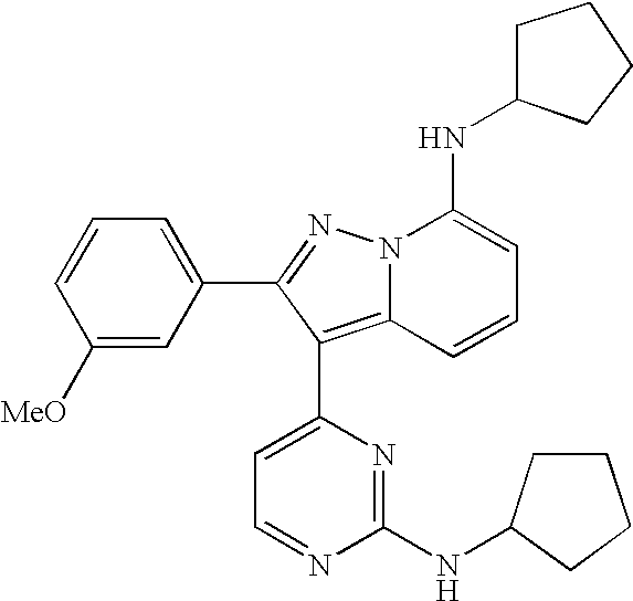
C1([MeO])=CC(C2=NN3C(=C2C2=CC=NC(NC4CCCC4)=N2)C=CC=C3NC2CCCC2)=CC=C1
